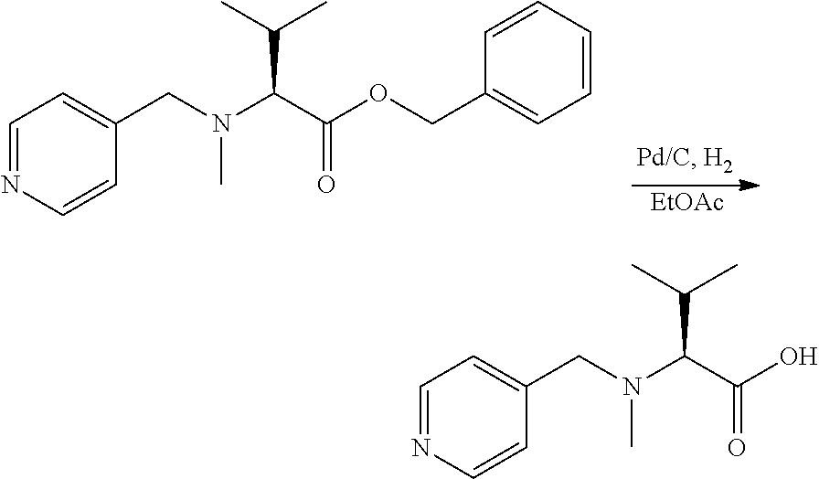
C1=CC=CC(COC(C(N(C)CC2=CC=NC=C2)C(C)C)=O)=C1.[EtOAc].OC(C(N(C)CC1=CC=NC=C1)C(C)C)=O
